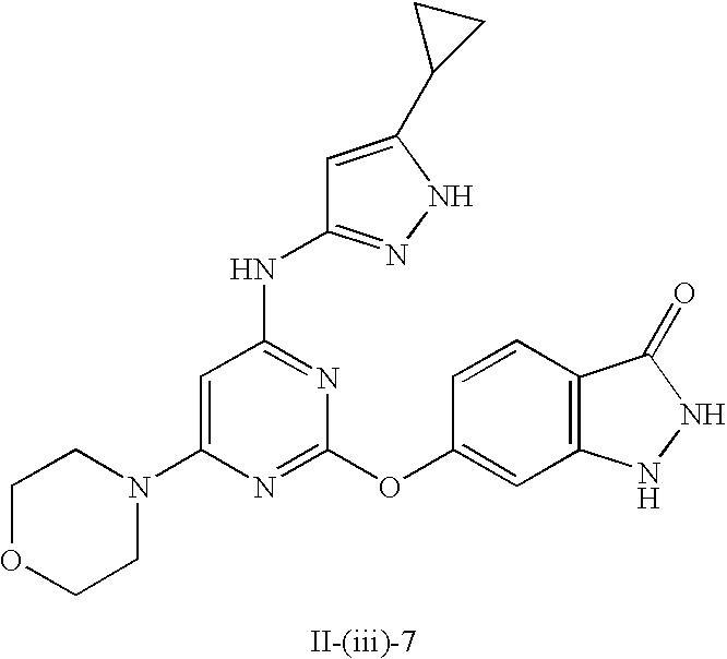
C1=C(N2CCOCC2)N=C(OC2=CC3=C(C=C2)C(=O)NN3)N=C1NC1=NNC(C2CC2)=C1
